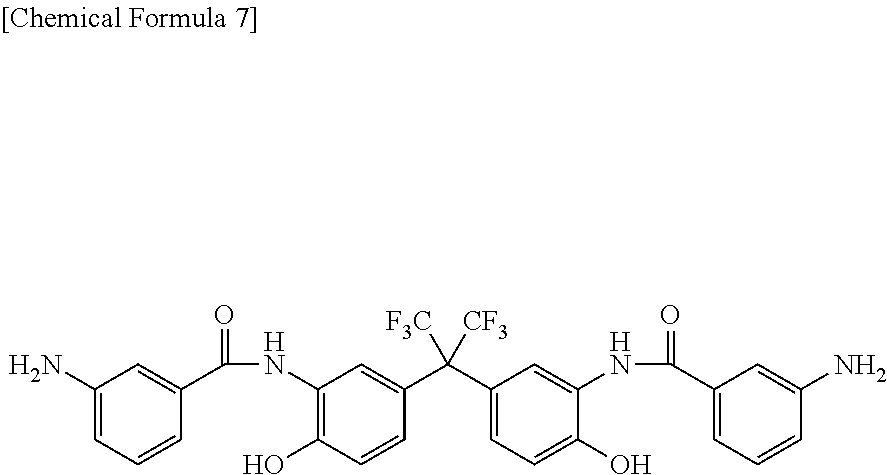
C1(N)=CC=CC(C(=O)NC2=C(O)C=CC(C(C3=CC=C(O)C(NC(=O)C4=CC=CC(N)=C4)=C3)([F3C])[CF3])=C2)=C1
